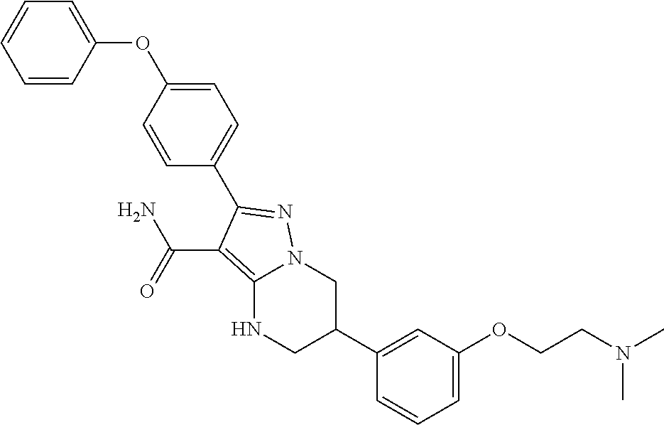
C1(C2=NN3C(=C2C(N)=O)NCC(C2=CC(OCCN(C)C)=CC=C2)C3)=CC=C(OC2=CC=CC=C2)C=C1
